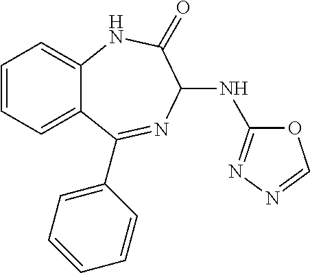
C1=CC=C2C(=C1)NC(=O)C(NC1=NN=CO1)N=C2C1=CC=CC=C1
